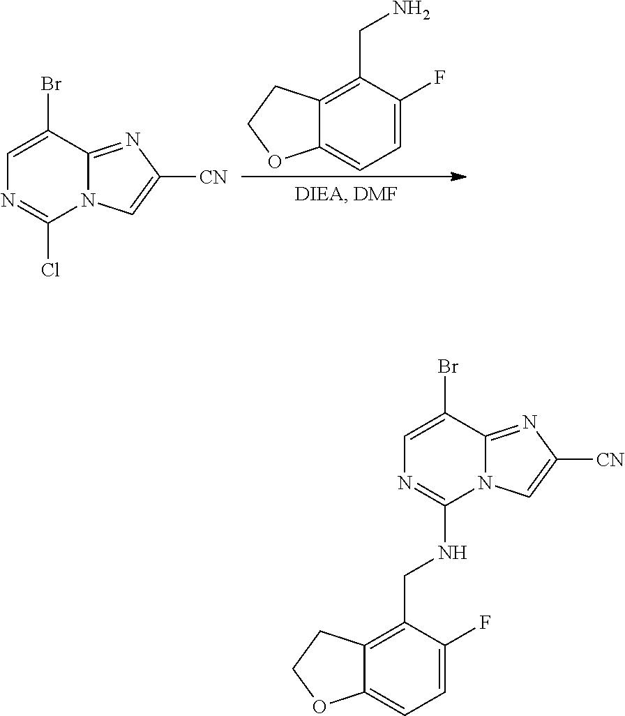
C12=NC([CN])=CN1C(Cl)=NC=C2Br.C12=CC=C(F)C(CN)=C1CCO2.C12=NC([CN])=CN1C(NCC1=C3C(=CC=C1F)OCC3)=NC=C2Br
